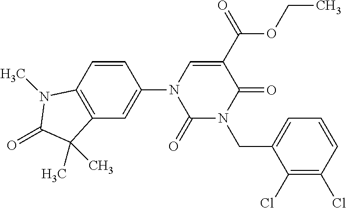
C1(=O)N(CC2=CC=CC(Cl)=C2Cl)C(=O)C(C(OCC)=O)=CN1C1=CC2=C(C=C1)N(C)C(=O)C2(C)C
